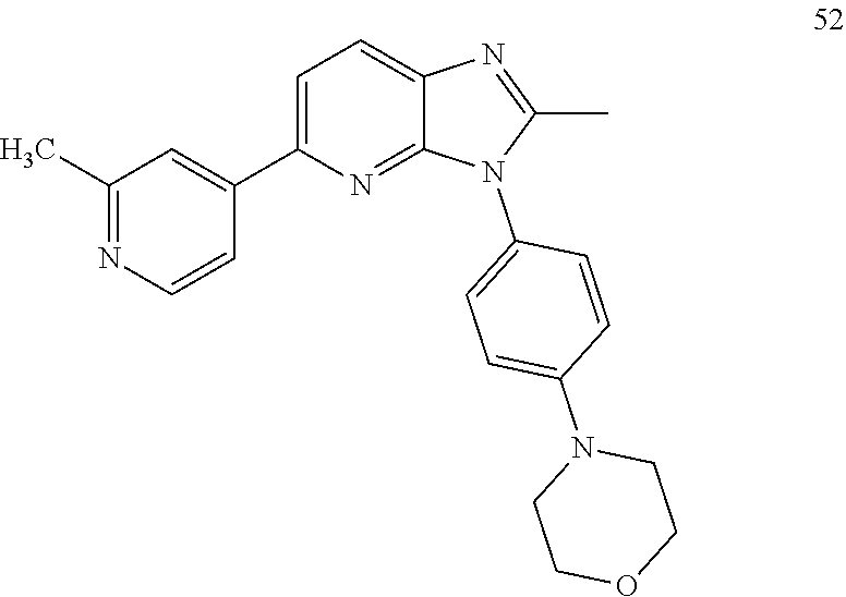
C1(C)=NC2=CC=C(C3=CC(C)=NC=C3)N=C2N1C1=CC=C(N2CCOCC2)C=C1
